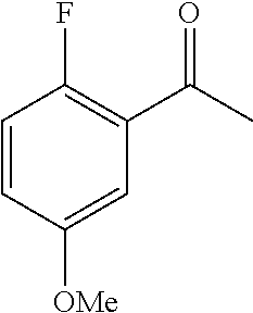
C1=CC([OMe])=CC(C(C)=O)=C1F
